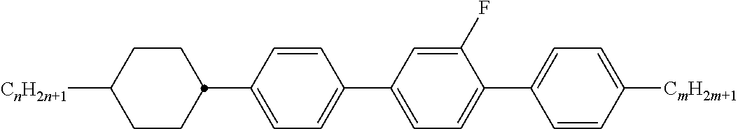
C1(C2CCC([CnH2n+1])CC2)=CC=C(C2=CC=C(C3=CC=C([CmH2m+1])C=C3)C(F)=C2)C=C1
